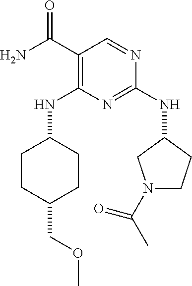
O=C(C1=C(NC2CCC(COC)CC2)N=C(NC2CN(C(C)=O)CC2)N=C1)N
